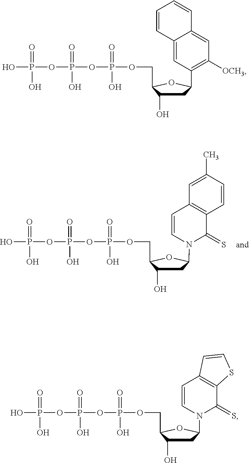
C1C(O)C(COP(=O)(O)OP(=O)(O)OP(=O)(O)O)OC1N1C(=S)C2=C(C=C1)C=C(C)C=C2.C1C(O)C(COP(=O)(O)OP(=O)(O)OP(=O)(O)O)OC1N1C(=S)C2=C(C=C1)C=CS2.C1C(O)C(COP(=O)(O)OP(=O)(O)OP(=O)(O)O)OC1C1=C([OCH3])C=C2C(=C1)C=CC=C2
